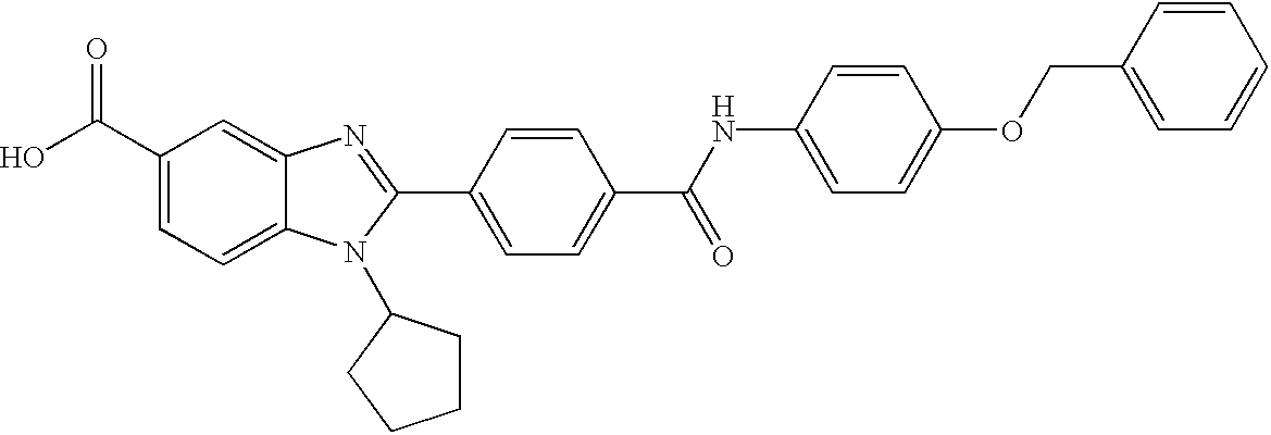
C1(C(O)=O)=CC=C2C(=C1)N=C(C1=CC=C(C(NC3=CC=C(OCC4=CC=CC=C4)C=C3)=O)C=C1)N2C1CCCC1
